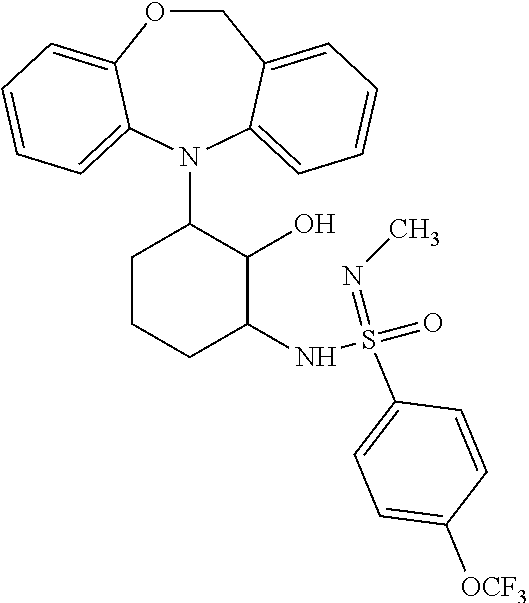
N1(C2C(O)C(NS(=NC)(=O)C3=CC=C([OCF3])C=C3)CCC2)C2=CC=CC=C2COC2=CC=CC=C12
